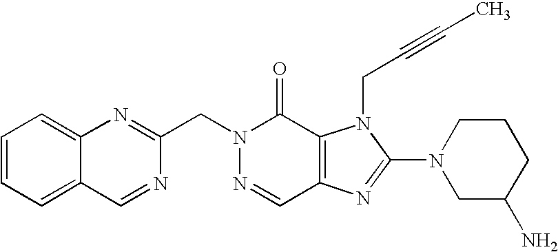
C(N1N=CC2=C(C1=O)N(CC#CC)C(N1CC(N)CCC1)=N2)C1=NC2=CC=CC=C2C=N1
